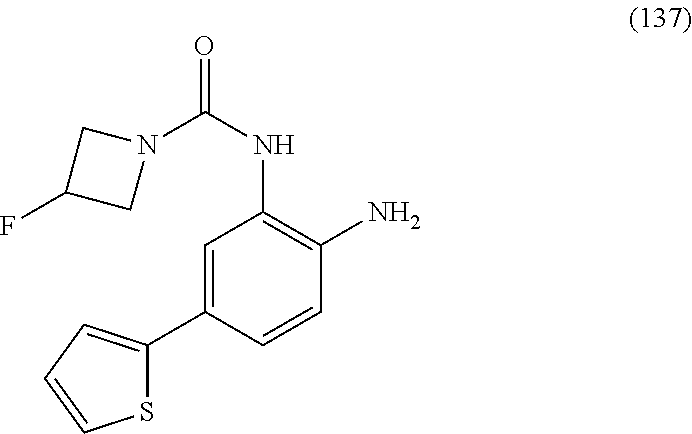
O=C(NC1=C(N)C=CC(C2=CC=CS2)=C1)N1CC(F)C1
